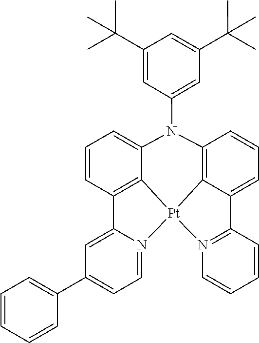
C12=C3C(=CC=C1)C1=N([Pt]34C3=C(C=CC=C3N2C2=CC(C(C)(C)C)=CC(C(C)(C)C)=C2)C2=CC(C3=CC=CC=C3)=CC=N24)C=CC=C1
